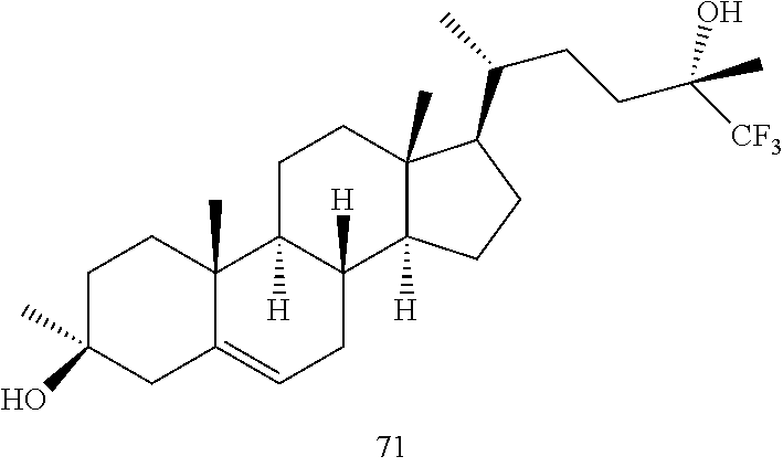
C1CC2(C)C(=CCC3([H])C2([H])CCC2(C)C3([H])CCC2C(C)CCC(O)([CF3])C)CC1(O)C
